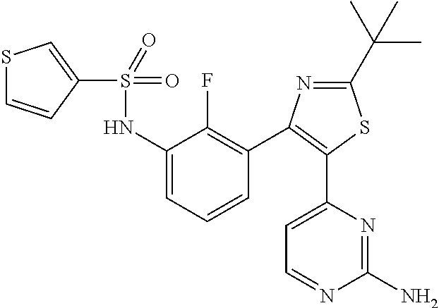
C1(S(NC2=CC=CC(C3=C(C4=CC=NC(N)=N4)SC(C(C)(C)C)=N3)=C2F)(=O)=O)=CSC=C1
